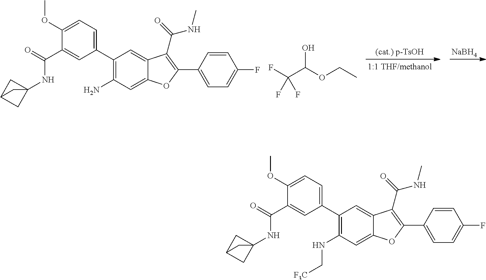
C1C2CC1(NC(C1=CC(C3=C(N)C=C4C(=C3)C(C(=O)NC)=C(C3=CC=C(F)C=C3)O4)=CC=C1OC)=O)C2.FC(C(OCC)O)(F)F.[NaBH4].C1C2CC1(NC(C1=CC(C3=C(NC[F3C])C=C4C(=C3)C(C(=O)NC)=C(C3=CC=C(F)C=C3)O4)=CC=C1OC)=O)C2
